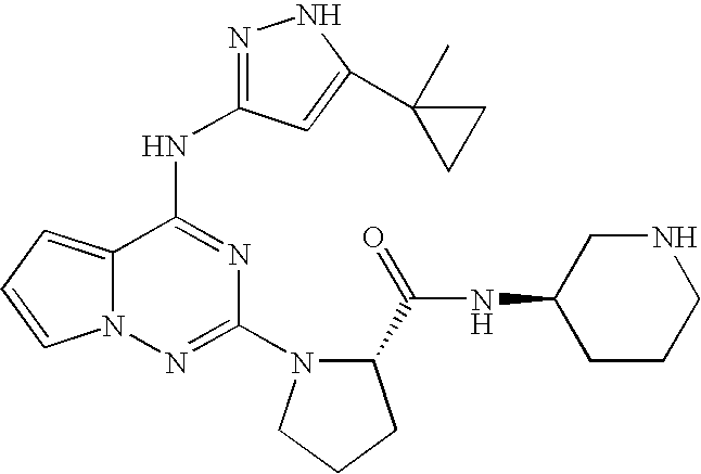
N(C1=NC(N2C(C(=O)NC3CCCNC3)CCC2)=NN2C1=CC=C2)C1=NNC(C2(C)CC2)=C1
